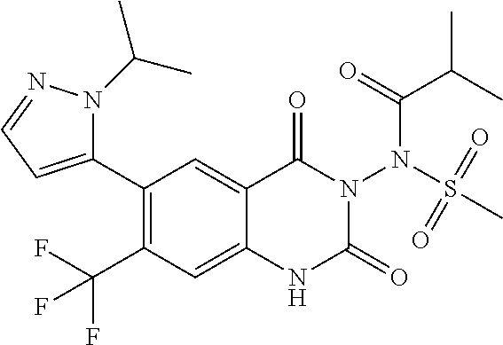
C1(C2=CC=NN2C(C)C)=C(C(F)(F)F)C=C2C(=C1)C(=O)N(N(S(=O)(=O)C)C(=O)C(C)C)C(=O)N2
